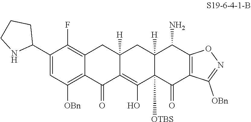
C1(C2CCCN2)=CC([OBn])=C2C(=C1F)CC1([H])C(=C(O)C3([OTBS])C([H])(C1)C(N)C1=C(C3=O)C([OBn])=NO1)C2=O
